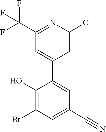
C1=C(OC)N=C(C(F)(F)F)C=C1C1=CC(C#N)=CC(Br)=C1O
